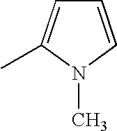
C1=CN(C)C(C)=C1
